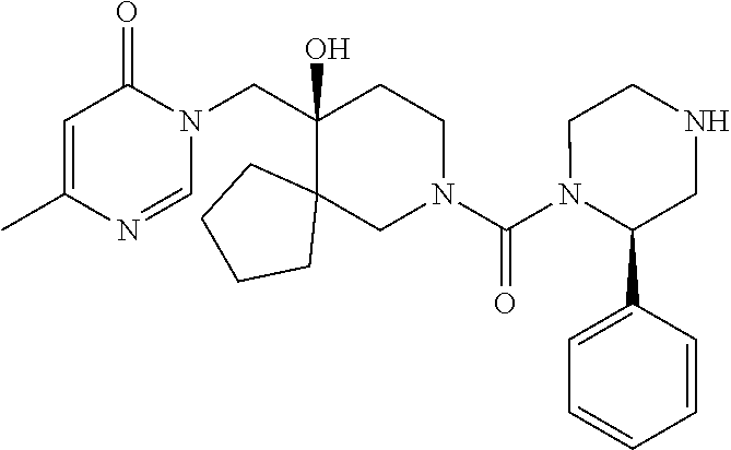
CC1=CC(=O)N(CC2(O)C3(CN(C(N4C(C5=CC=CC=C5)CNCC4)=O)CC2)CCCC3)C=N1
